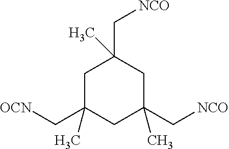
C1C(C[OCN])(C)CC(C[NCO])(C)CC1(C)C[NCO]
